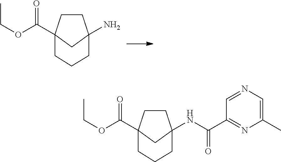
C1CC2(C(OCC)=O)CC1(N)CCC2.C1CC2(C(OCC)=O)CC1(NC(C1=NC(C)=CN=C1)=O)CCC2
